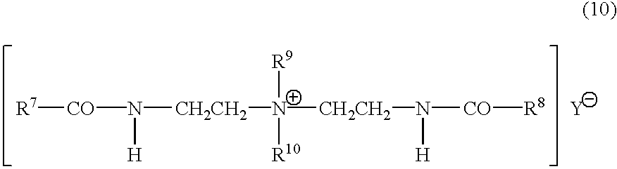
[R7][CO]N([CH2CH2][N+]([R9])([R10])[CH2CH2]N([CO][R8])[H])[H].[Y]
